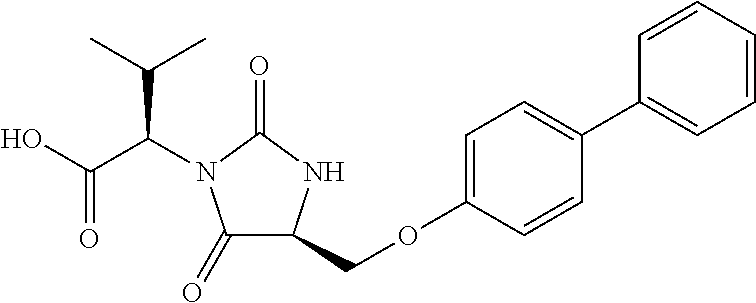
C1(=O)C(COC2=CC=C(C3=CC=CC=C3)C=C2)NC(=O)N1C(C(C)C)C(=O)O
